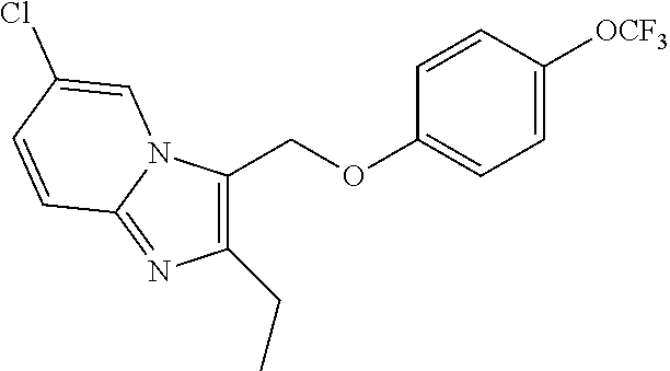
C1(CC)=C(COC2=CC=C([OCF3])C=C2)N2C(=N1)C=CC(Cl)=C2
